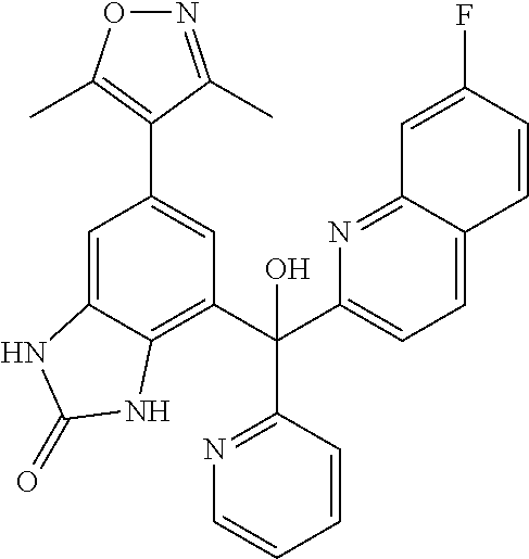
O1N=C(C)C(C2=CC(C(C3=NC=CC=C3)(C3=CC=C4C(=N3)C=C(F)C=C4)O)=C3C(=C2)NC(=O)N3)=C1C
